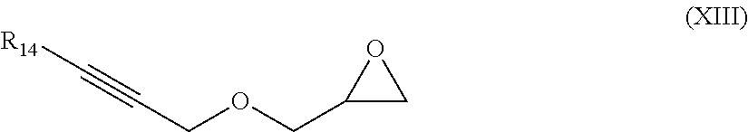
C(COCC1CO1)#C[R14]
